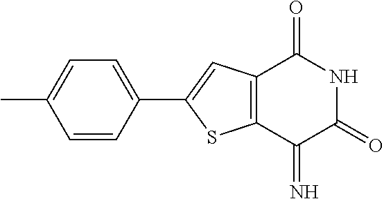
C1=C(C)C=CC(C2=CC3=C(S2)C(=N)C(=O)NC3=O)=C1
